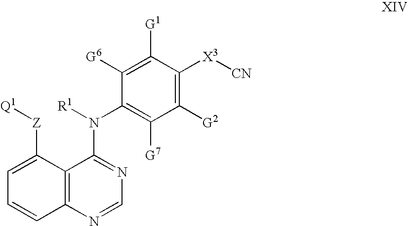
C1=C([Z][Q1])C2=C(C=C1)N=CN=C2N([R1])C1=C([G7])C([G2])=C([X3][CN])C([G1])=C1[G6]
